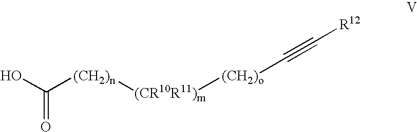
C([(CH2)n][(CR10R11)m][(CH2)o]C#C[R12])(O)=O
